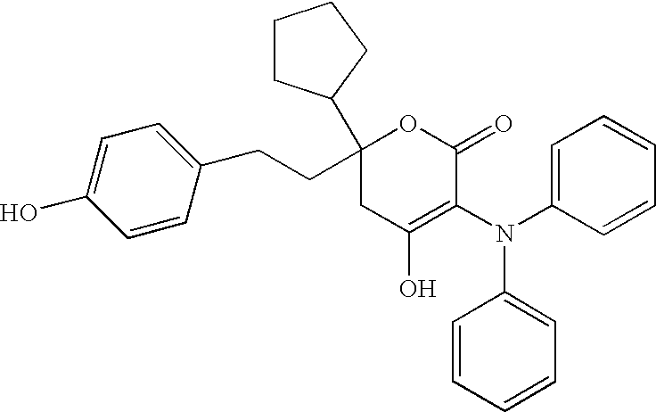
O1C(=O)C(N(C2=CC=CC=C2)C2=CC=CC=C2)=C(O)CC1(CCC1=CC=C(O)C=C1)C1CCCC1
